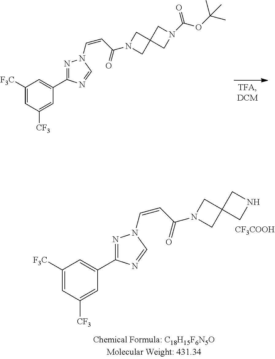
C1([F3C])=CC([CF3])=CC(C2=NN(C=CC(N3CC4(C3)CNC4)=O)C=N2)=C1.[CF3COOH].C1([F3C])=CC([CF3])=CC(C2=NN(C=CC(N3CC4(C3)CN(C(=O)OC(C)(C)C)C4)=O)C=N2)=C1
